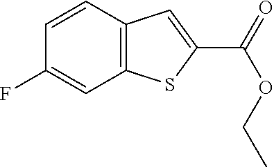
C12=C(C=CC(F)=C1)C=C(C(=O)OCC)S2
